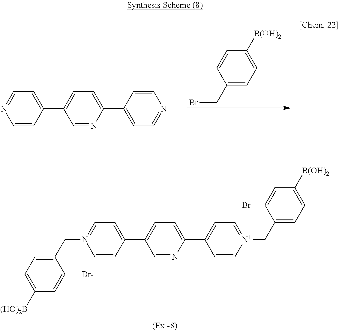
C1=CC(C2=CC=C(C3=CC=[N+](CC4=CC=C([(HO)2B])C=C4)C=C3)C=N2)=CC=[N+]1CC1=CC=C([B(OH)2])C=C1.[Br-].[Br-].C1=CC(C2=CC=C(C3=CC=NC=C3)N=C2)=CC=N1.C1(CBr)=CC=C([B(OH)2])C=C1
